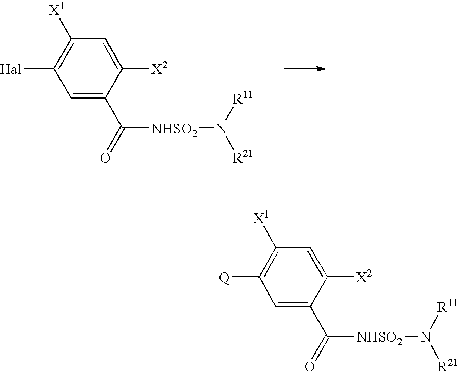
C1=C(C(=O)[NHSO2]N([R11])[R21])C([X2])=CC([X1])=C1[Hal].C1=C(C(=O)[NHSO2]N([R11])[R21])C([X2])=CC([X1])=C1[Q]
